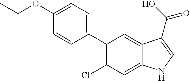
C1(OCC)=CC=C(C2=C(Cl)C=C3C(=C2)C(C(O)=O)=CN3)C=C1
